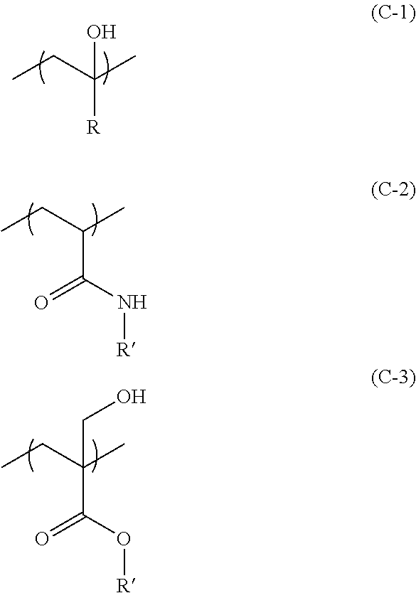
CCC(C(O[R])=O)(C)CO.CCC(O)([R])C.CCC(C(N[R])=O)C
